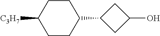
C1(C2CCC([C3H7])CC2)CC(O)C1
